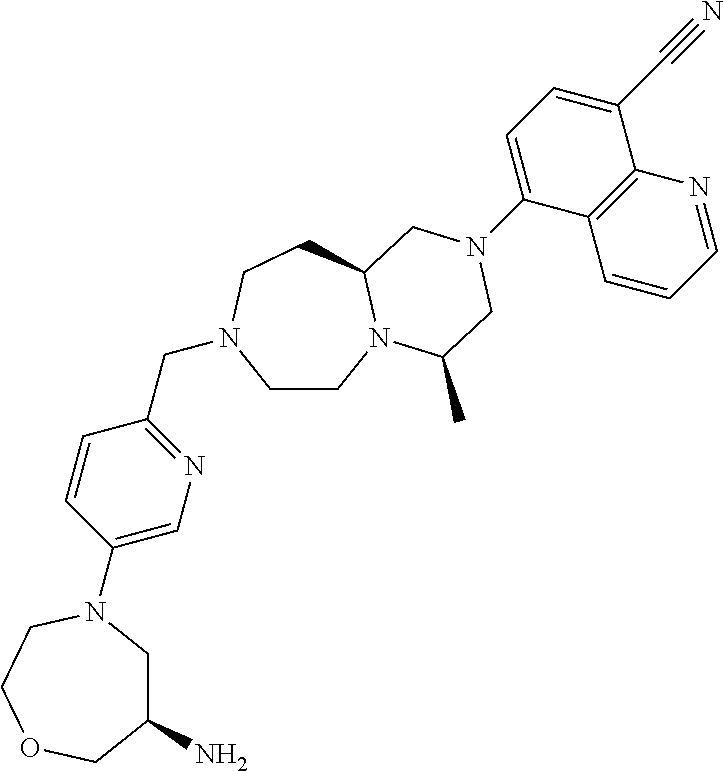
C1CN2C(CCN1CC1=NC=C(N3CC(N)COCC3)C=C1)CN(C1=CC=C(C#N)C3=C1C=CC=N3)CC2C
